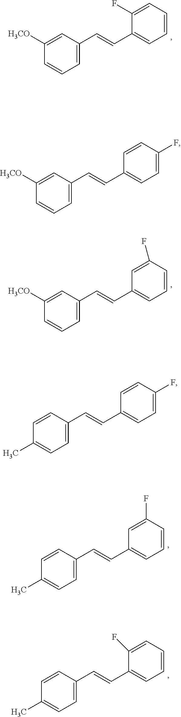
C1=CC=C(C=CC2=CC=CC=C2F)C=C1[H3CO].C1=CC=C(C=CC2=CC=C(F)C=C2)C=C1[H3CO].C1=CC=C(C=CC2=CC=CC(F)=C2)C=C1[H3CO].C1(C)=CC=C(C=CC2=CC=C(F)C=C2)C=C1.C1(C)=CC=C(C=CC2=CC=CC(F)=C2)C=C1.C1(C)=CC=C(C=CC2=CC=CC=C2F)C=C1
